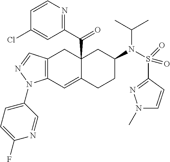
C12(C(C3=NC=CC(Cl)=C3)=O)C(=CC3=C(C1)C=NN3C1=CC=C(F)N=C1)CCC(N(S(C1=NN(C)C=C1)(=O)=O)C(C)C)C2
